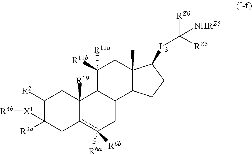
C1([R2])C([R3a])([X1][R3b])Cc2c([R6b])([R6a])CC3C(C2([R19])C1)C([R11a])([R11b])CC1(C)C3CCC1[L3]C([RZ6])([RZ6])[NHRZ5]
